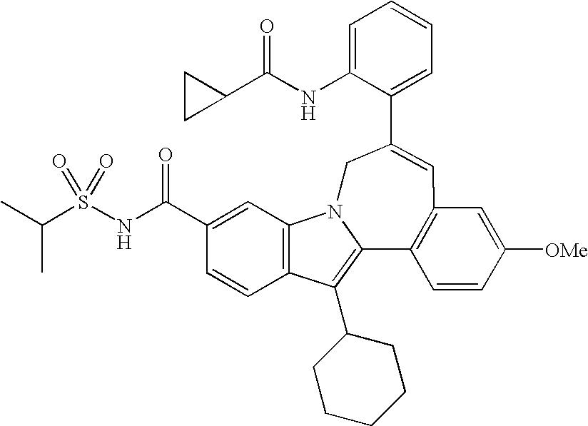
C1=C(NC(C2CC2)=O)C(C2=CC3=C(C4=C(C5CCCCC5)C5=C(C=C(C(NS(C(C)C)(=O)=O)=O)C=C5)N4C2)C=CC([OMe])=C3)=CC=C1
